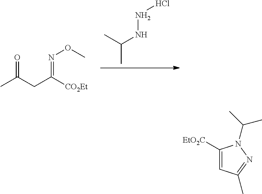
CC(C)NNCl.O=C(C)CC(=NOC)[CO2Et].C1([EtO2C])=CC(C)=NN1C(C)C
